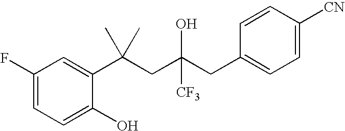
C1=C(O)C(C(CC(CC2=CC=C([CN])C=C2)([CF3])O)(C)C)=CC(F)=C1
